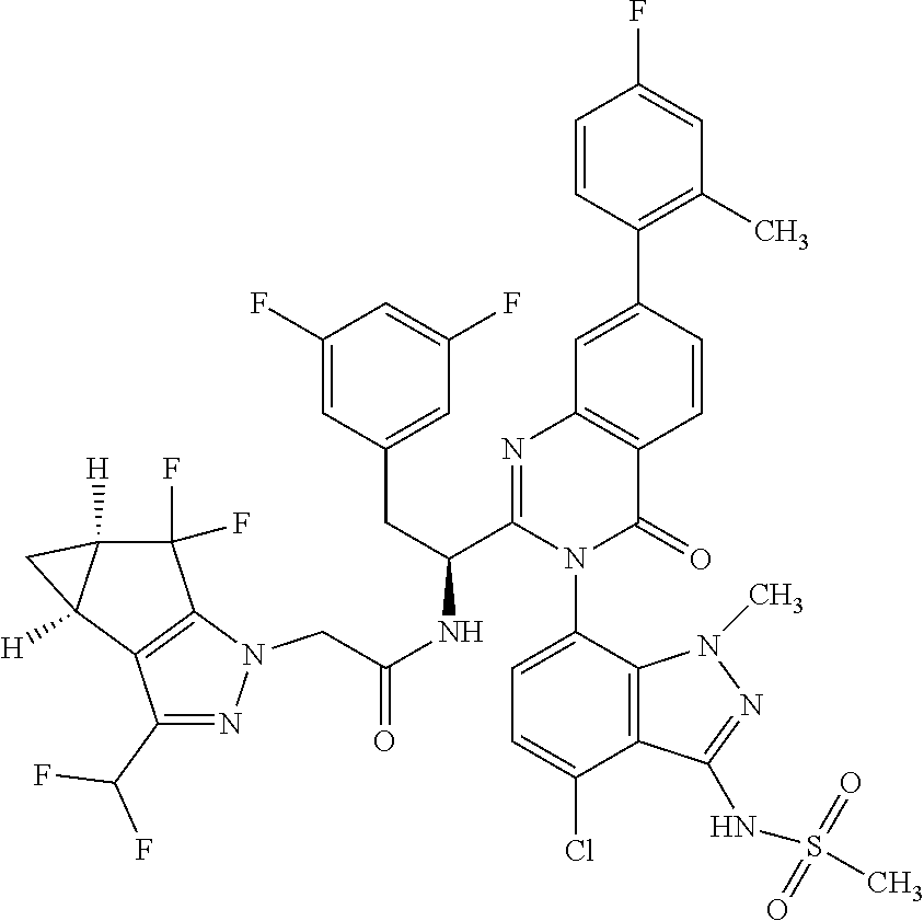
C(NC(C1=NC2=C(C(=O)N1C1=CC=C(Cl)C3=C1N(C)N=C3NS(C)(=O)=O)C=CC(C1=C(C)C=C(F)C=C1)=C2)CC1=CC(F)=CC(F)=C1)(=O)CN1N=C(C(F)F)C2=C1C(F)(F)C1([H])C2([H])C1
